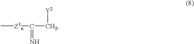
C[Z1n]C(=N)C[Y2]
